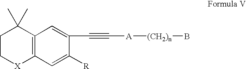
C1C[X]C2=C(C1(C)C)C=C(C#C[A][(CH2)n]B)C([R])=C2
